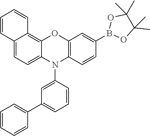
C1=C2C(=C3C(=C1)C=CC=C3)OC1=C(N2C2=CC(C3=CC=CC=C3)=CC=C2)C=CC(B2OC(C)(C)C(C)(C)O2)=C1
